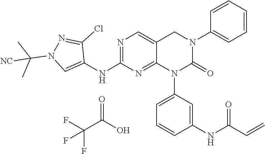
C1(NC2=NC=C3C(=N2)N(C2=CC=CC(NC(C=C)=O)=C2)C(=O)N(C2=CC=CC=C2)C3)=CN(C(C)(C)[NC])N=C1Cl.FC(C(O)=O)(F)F
